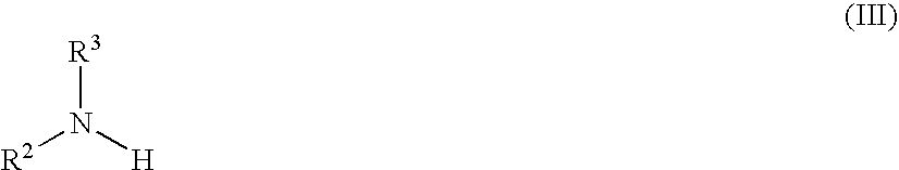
[R2]N([R3])[H]
